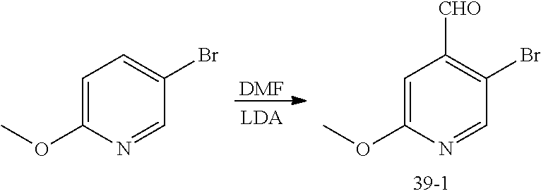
[DMF].C1=C(OC)N=CC(Br)=C1[CHO].C1=C(OC)N=CC(Br)=C1
